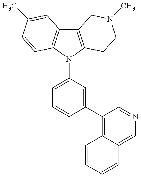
C12=C(N(C3=CC=CC(C4=C5C(=CN=C4)C=CC=C5)=C3)C3=C1C=C(C)C=C3)CCN(C)C2
